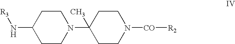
C1CN(C2(C)CCN([CO][R2])CC2)CCC1N[R3]
